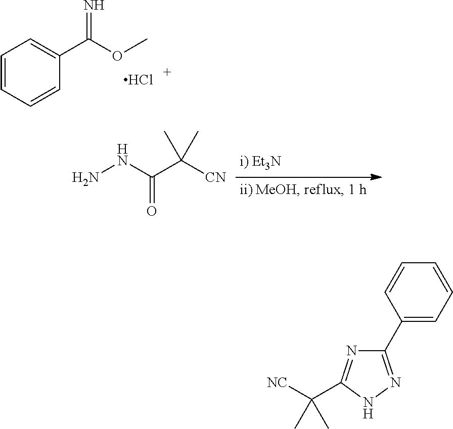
C1=CC=CC(C(OC)=N)=C1.Cl.C(=O)(NN)C([CN])(C)C.C1(C2=CC=CC=C2)=NNC(C([NC])(C)C)=N1
